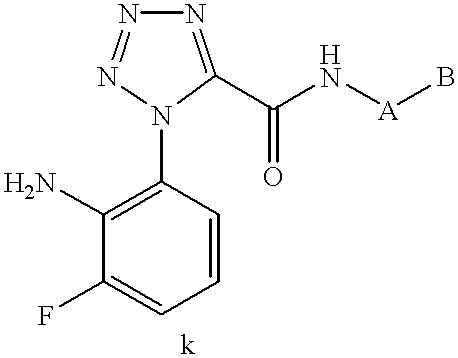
C1(N)=C(N2C(C(N[A]B)=O)=NN=N2)C=CC=C1F
